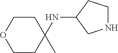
N1CCC(NC2(C)CCOCC2)C1
